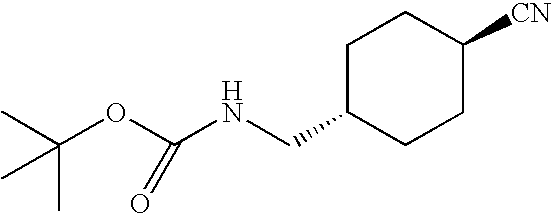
C1C(CNC(OC(C)(C)C)=O)CCC([CN])C1
